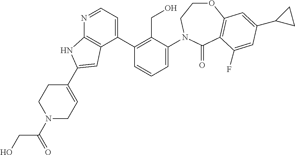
C1(C2=C(CO)C(N3CCOC4=C(C3=O)C(F)=CC(C3CC3)=C4)=CC=C2)=CC=NC2=C1C=C(C1=CCN(C(=O)CO)CC1)N2
